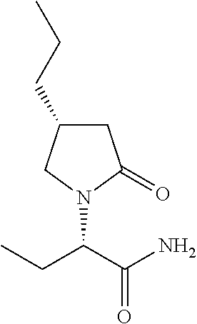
C1C(CCC)CN(C(C(N)=O)CC)C1=O
